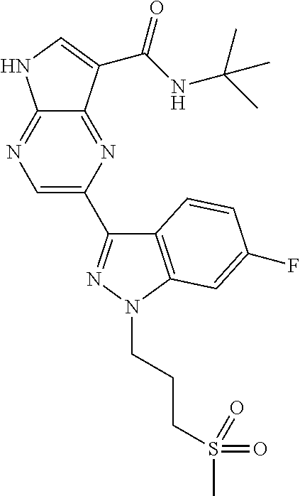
C12=NC(C3=NN(CCCS(C)(=O)=O)C4=C3C=CC(F)=C4)=CN=C1NC=C2C(NC(C)(C)C)=O
